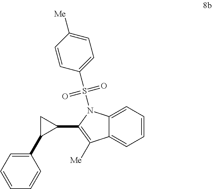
C1=C(C2CC2C2=C([Me])C3=CC=CC=C3N2S(C2=CC=C([Me])C=C2)(=O)=O)C=CC=C1
